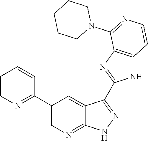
C1=CN=C(C2=CN=C3C(=C2)C(C2=NC4=C(N2)C=CN=C4N2CCCCC2)=N[N H]3)C=C1
